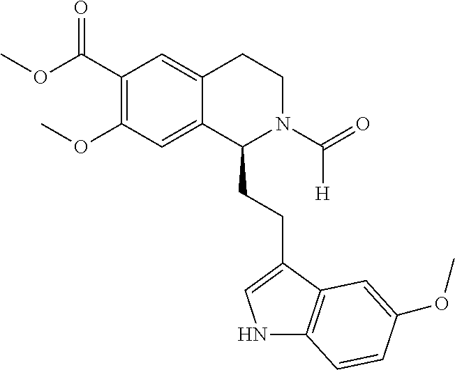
COC1=C(C(OC)=O)C=C2C(=C1)C(CCC1=CNC3=C1C=C(OC)C=C3)N(C(=O)[H])CC2
